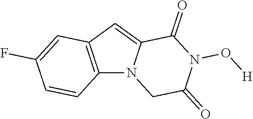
C12=C(C=C3N1CC(=O)N(O[H])C3=O)C=C(F)C=C2
